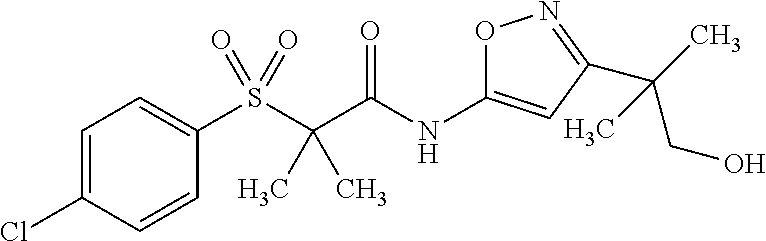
S(C(C(NC1=CC(C(CO)(C)C)=NO1)=O)(C)C)(=O)(=O)C1=CC=C(Cl)C=C1
